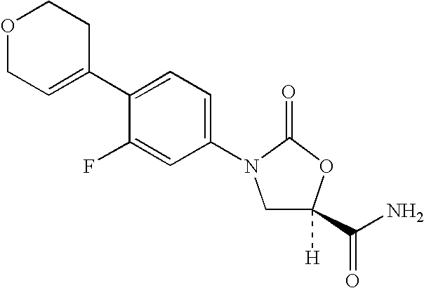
C1C=C(C2=CC=C(N3CC(C(N)=O)([H])OC3=O)C=C2F)CCO1
